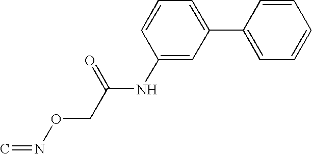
C1=CC(NC(CON=C)=O)=CC(C2=CC=CC=C2)=C1
